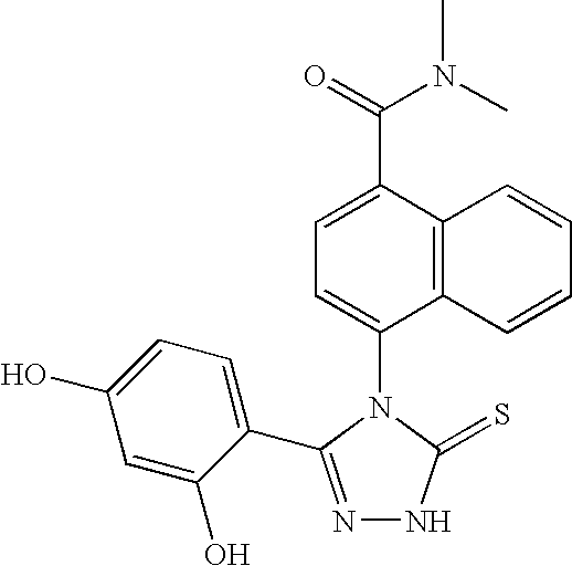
N1=C(C2=CC=C(O)C=C2O)N(C2=CC=C(C(=O)N(C)C)C3=C2C=CC=C3)C(=S)N1
